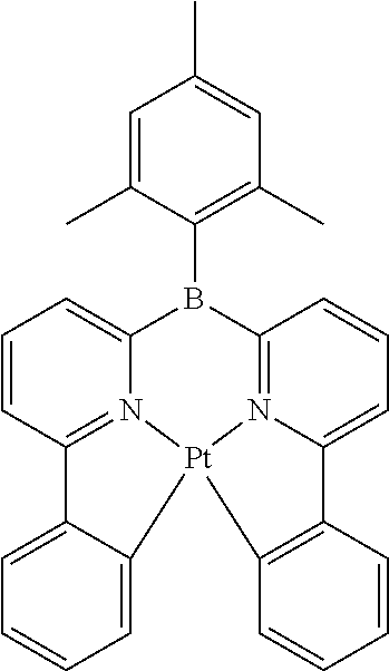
B1(C2=C(C)C=C(C)C=C2C)C2=N3C(=CC=C2)C2=C([Pt]34N3=C(C=CC=C13)C1=CC=CC=C14)C=CC=C2
